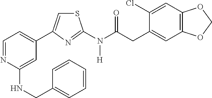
C1=NC(NCC2=CC=CC=C2)=CC(C2=CSC(N(C(CC3=CC4=C(C=C3Cl)OCO4)=O)[H])=N2)=C1
